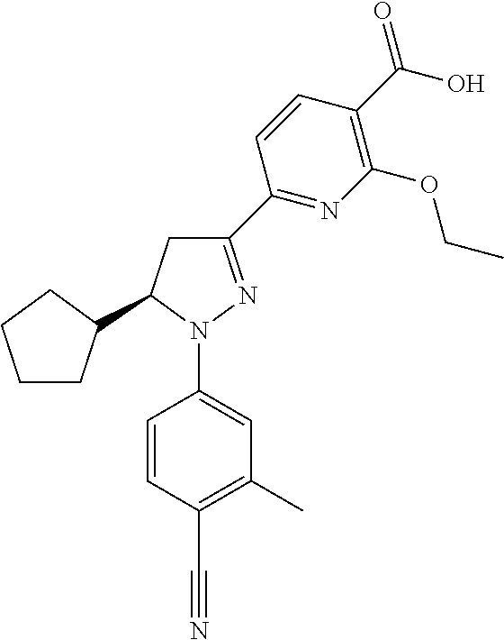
C1CC(C2CC(C3=NC(OCC)=C(C(O)=O)C=C3)=NN2C2=CC(C)=C(C#N)C=C2)CC1
